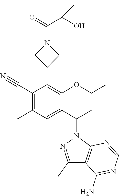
C1(C#N)=C(C)C=C(C(C)N2N=C(C)C3=C2N=CN=C3N)C(OCC)=C1C1CN(C(=O)C(C)(O)C)C1
